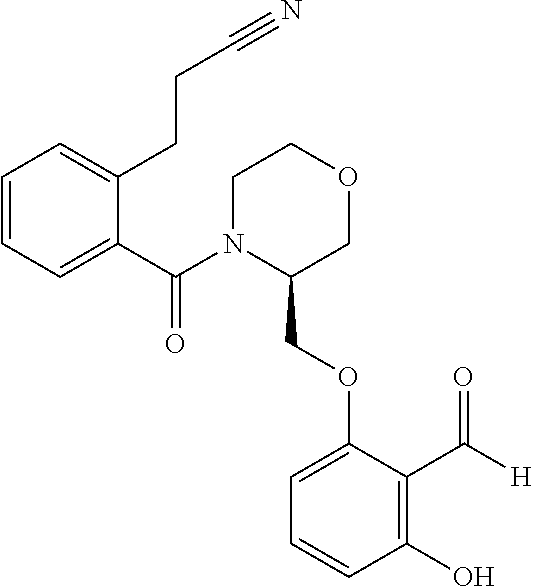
C1=CC=C(C(N2C(COC3=CC=CC(O)=C3C([H])=O)COCC2)=O)C(CCC#N)=C1
